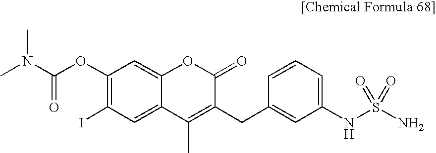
C1(OC(N(C)C)=O)=C(I)C=C2C(=C1)OC(=O)C(CC1=CC(NS(N)(=O)=O)=CC=C1)=C2C
